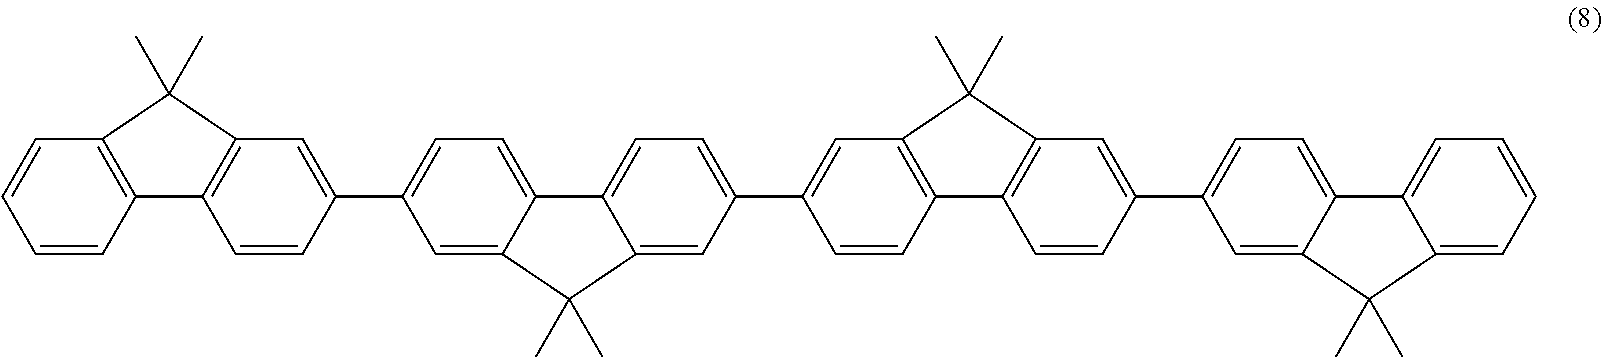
C1=CC2=C(C=C1)C(C)(C)C1=C2C=CC(C2=CC=C3C(=C2)C(C)(C)C2=CC(C4=CC5=C(C=C4)C4=C(C=C(C6=CC=C7C(=C6)C(C)(C)C6=CC=CC=C76)C=C4)C5(C)C)=CC=C32)=C1
